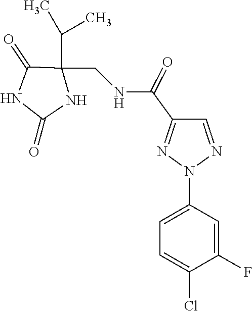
C1=NN(C2=CC=C(Cl)C(F)=C2)N=C1C(NCC1(C(C)C)C(=O)NC(=O)N1)=O
